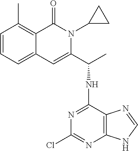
C1=CC=C2C(=C1C)C(=O)N(C1CC1)C(C(NC1=NC(Cl)=NC3=C1N=CN3)C)=C2
